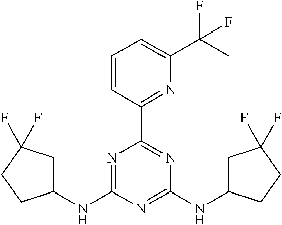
N1=C(NC2CC(F)(F)CC2)N=C(NC2CC(F)(F)CC2)N=C1C1=NC(C(C)(F)F)=CC=C1
